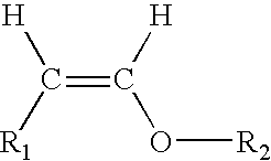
C(=C([H])O[R2])([R1])[H]
